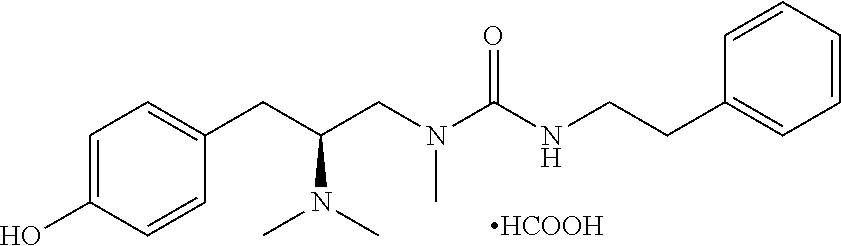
C1=C(O)C=CC(CC(CN(C(NCCC2=CC=CC=C2)=O)C)N(C)C)=C1.[HCOOH]
